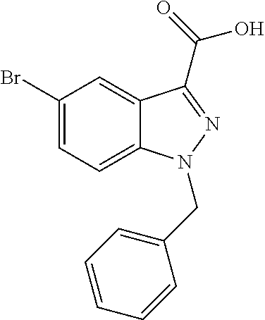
C1(Br)=CC=C2C(=C1)C(C(=O)O)=NN2CC1=CC=CC=C1
